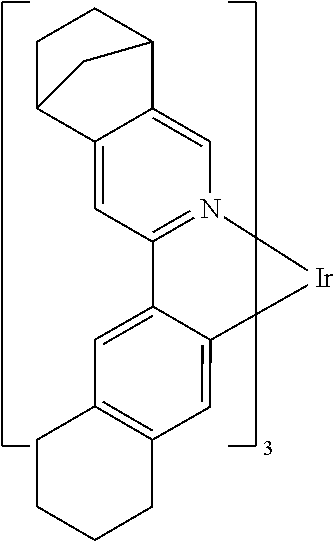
C12=CC3=N(C=C1C1CCC2C1)[Ir]C1=CC2=C(C=C31)CCCC2
